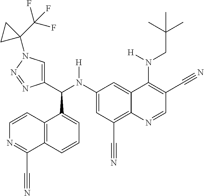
C1(N(C(C2=CN(C3(C(F)(F)F)CC3)N=N2)C2=CC=CC3=C2C=CN=C3C#N)[H])=CC(C#N)=C2C(=C1)C(N(CC(C)(C)C)[H])=C(C#N)C=N2
